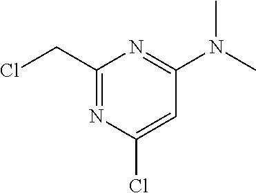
C1(CCl)=NC(Cl)=CC(N(C)C)=N1
